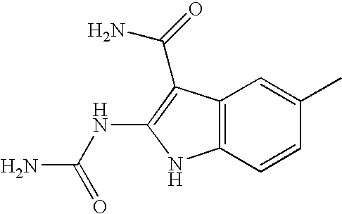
C12=C(C=CC(C)=C1)NC(NC(N)=O)=C2C(N)=O
